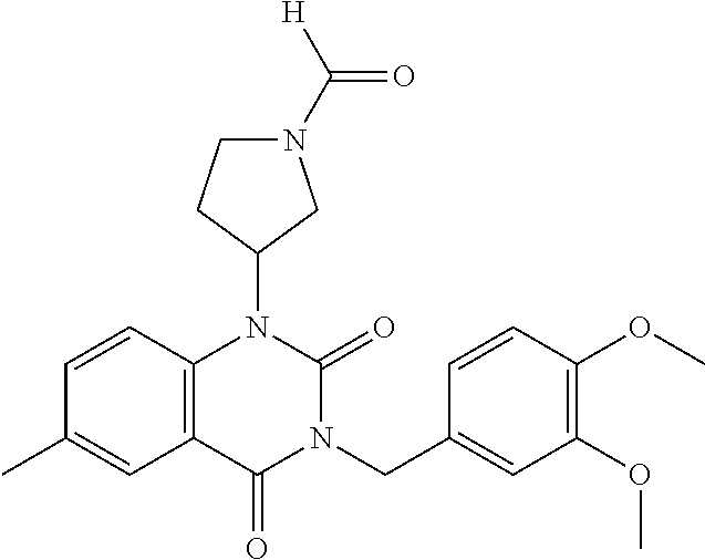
C1=CC2=C(C=C1C)C(=O)N(CC1=CC(OC)=C(OC)C=C1)C(=O)N2C1CN(C(=O)[H])CC1
